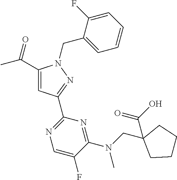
C1(C(=O)C)=CC(C2=NC=C(F)C(N(CC3(C(O)=O)CCCC3)C)=N2)=NN1CC1=CC=CC=C1F
